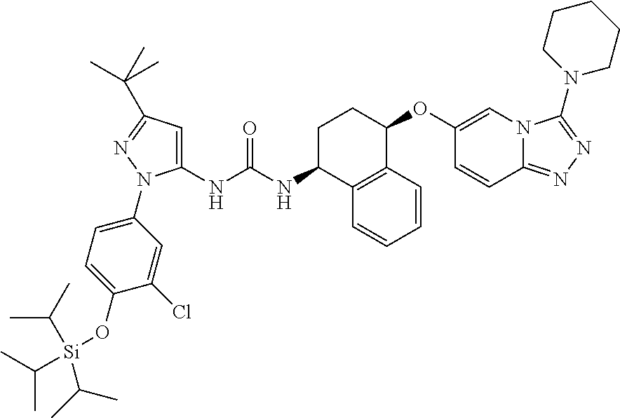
C1(NC(NC2CCC(OC3=CN4C(=NN=C4N4CCCCC4)C=C3)C3=C2C=CC=C3)=O)=CC(C(C)(C)C)=NN1C1=CC=C(O[Si](C(C)C)(C(C)C)C(C)C)C(Cl)=C1
